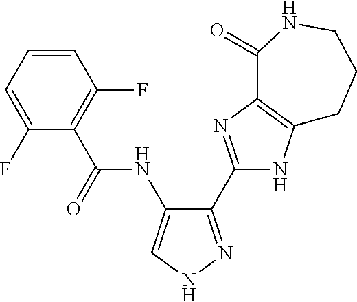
C1=CC=C(F)C(C(NC2=CNN=C2C2=NC3=C(N2)CCCNC3=O)=O)=C1F
